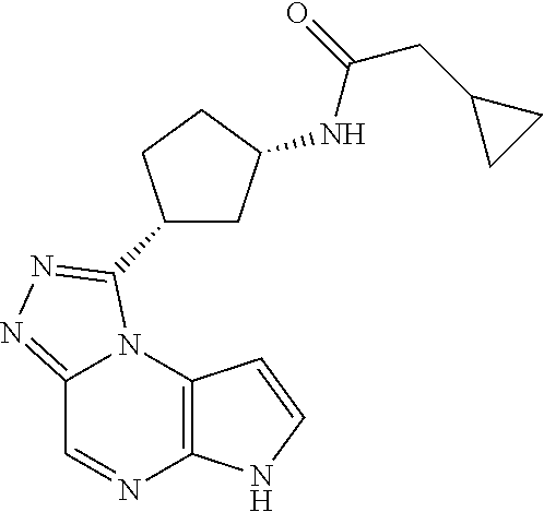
C12=C(N3C(=NN=C3C3CC(NC(CC4CC4)=O)CC3)C=N1)C=CN2
